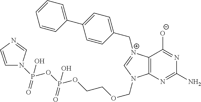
C12=C([N+](CC3=CC=C(C4=CC=CC=C4)C=C3)=CN1COCCOP(OP(N1C=CN=C1)(=O)O)(=O)O)C([O-])=NC(N)=N2
